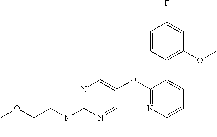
N1=C(N(CCOC)C)N=CC(OC2=NC=CC=C2C2=C(OC)C=C(F)C=C2)=C1
